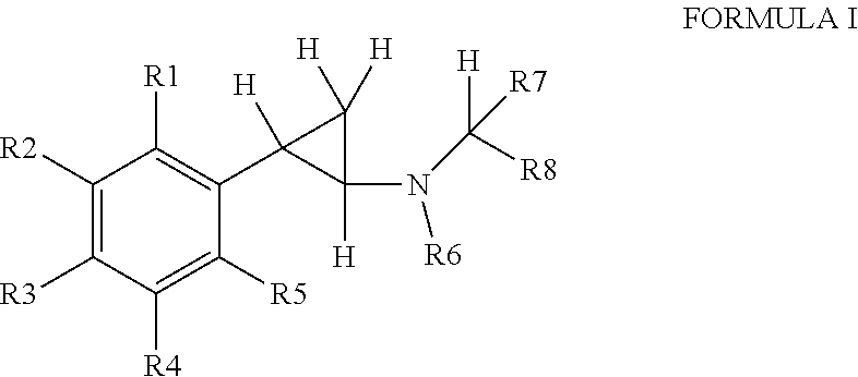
C1([R2])=C([R3])C([R4])=C([R5])C(C2([H])C([H])(N([R6])C([H])([R8])[R7])C2([H])[H])=C1[R1]
